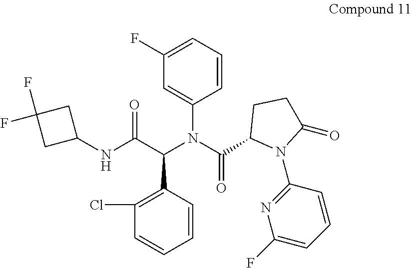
C1(F)=CC=CC(N(C(C2N(C3=NC(F)=CC=C3)C(=O)CC2)=O)C(C(NC2CC(F)(F)C2)=O)C2=C(Cl)C=CC=C2)=C1
